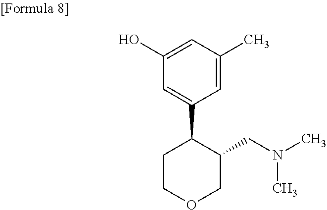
C1=C(O)C=C(C2CCOCC2CN(C)C)C=C1C
